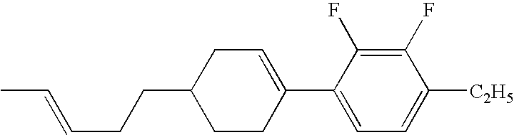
C1(F)=C(F)C(C2=CCC(CCC=CC)CC2)=CC=C1[C2H5]
